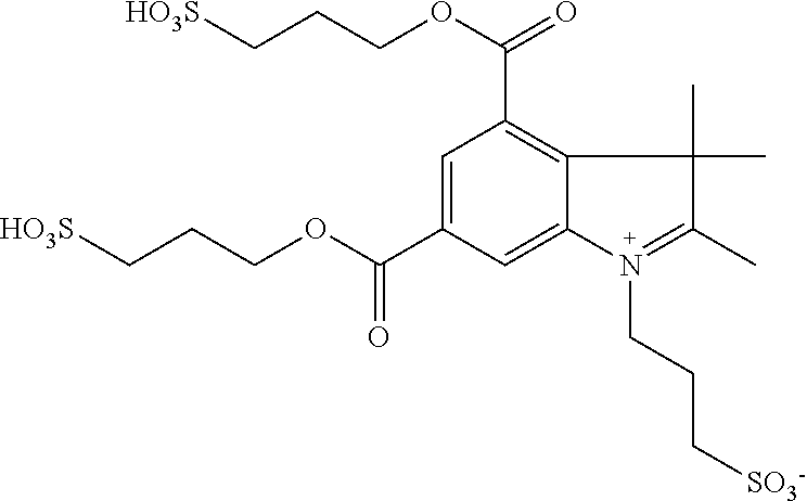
C1=C(C(OCCC[HO3S])=O)C=C2C(=C1C(OCCC[HO3S])=O)C(C)(C)C(C)=N2CCC[SO3-]
